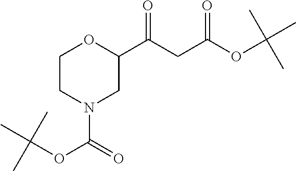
C1(C(CC(OC(C)(C)C)=O)=O)OCCN(C(OC(C)(C)C)=O)C1
